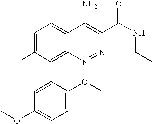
C1=C(F)C(C2=CC(OC)=CC=C2OC)=C2C(=C1)C(N)=C(C(NCC)=O)N=N2
